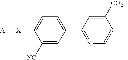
C1([NC])=CC(C2=NC=CC([CO2H])=C2)=CC=C1[X][A]
